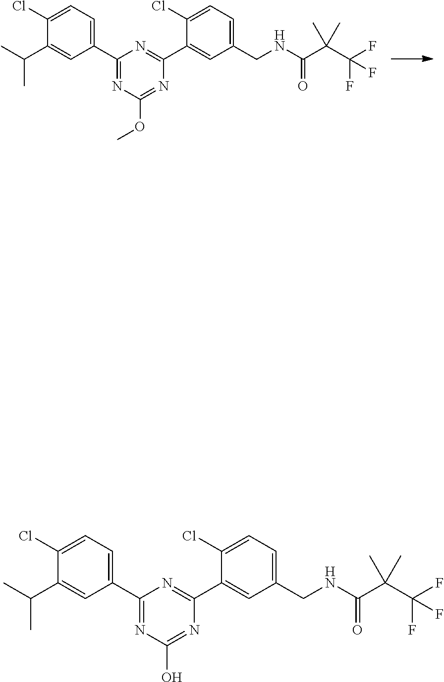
C1(Cl)=CC=C(C2=NC(OC)=NC(C3=CC(CNC(C(C(F)(F)F)(C)C)=O)=CC=C3Cl)=N2)C=C1C(C)C.C1(Cl)=CC=C(C2=NC(O)=NC(C3=CC(CNC(C(C(F)(F)F)(C)C)=O)=CC=C3Cl)=N2)C=C1C(C)C
